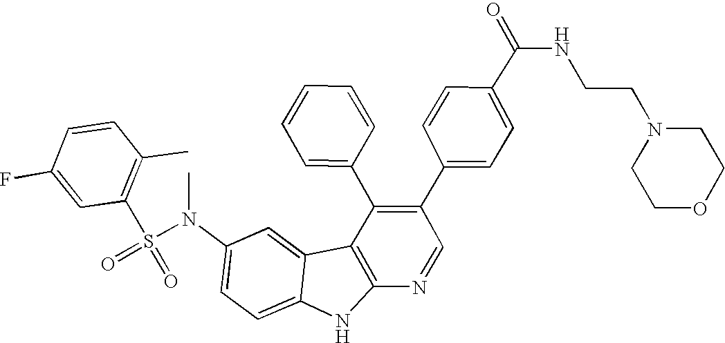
N(C1=CC=C2C(=C1)C1=C(N2)N=CC(C2=CC=C(C(NCCN3CCOCC3)=O)C=C2)=C1C1=CC=CC=C1)(S(C1=C(C)C=CC(F)=C1)(=O)=O)C
